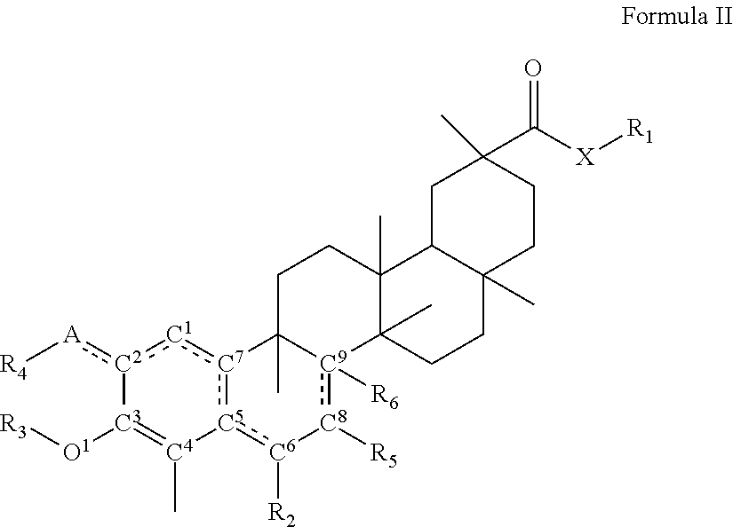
C1C2C(C)(CCC1(C([X][R1])=O)C)CCC1(C)C2(C)CCC2(C)[C9]1([R6]):[C8]([R5])[C6]([R2]):[C5]1:[C7]2:[C1]:[C2](:[A][R4])[C3]([O1][R3])=[C4]1C
